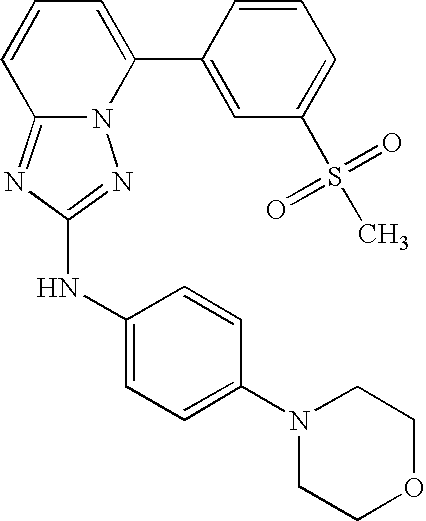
N12C(=NC(NC3=CC=C(N4CCOCC4)C=C3)=N1)C=CC=C2C1=CC(S(C)(=O)=O)=CC=C1
